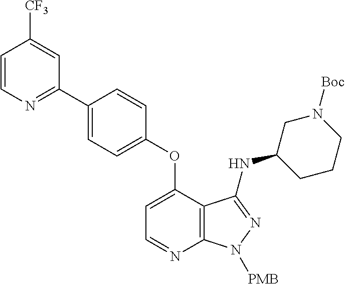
C1=CC(OC2=CC=NC3=C2C(NC2CCCN([Boc])C2)=NN3[PMB])=CC=C1C1=NC=CC([CF3])=C1
